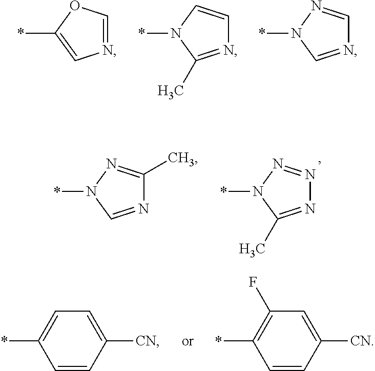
N1=COC(*)=C1.N1=C(C)N(*)C=C1.N1=CN(*)N=C1.N1=CN(*)N=C1C.N1=C(C)N(*)N=N1.C1=CC([CN])=CC=C1*.C1=CC([CN])=CC(F)=C1*
